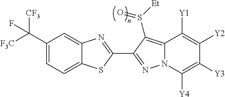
C12=CC=C(C([F3C])([CF3])F)C=C1N=C(C1=NN3C(=C1S([Et])=O)C([Y1])=C([Y2])C([Y3])=C3[Y4])S2
